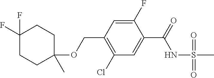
C1(Cl)=C(COC2(C)CCC(F)(F)CC2)C=C(F)C(C(=O)NS(=O)(=O)C)=C1
